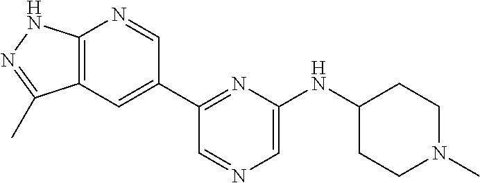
C12=C(C=C(C3=NC(NC4CCN(C)CC4)=CN=C3)C=N1)C(C)=NN2
